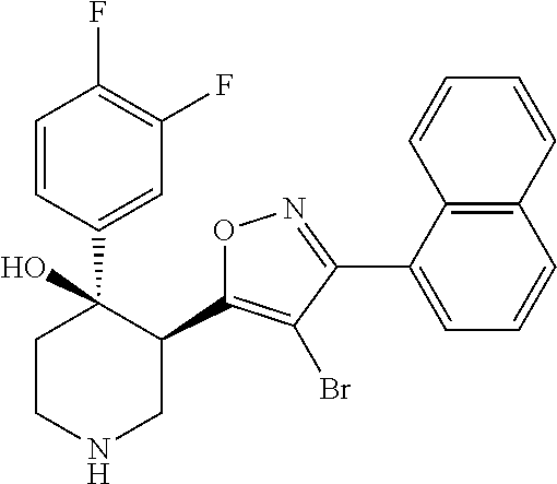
C1(C2=C(Br)C(C3=CC=CC4=C3C=CC=C4)=NO2)C(C2=CC(F)=C(F)C=C2)(O)CCNC1
